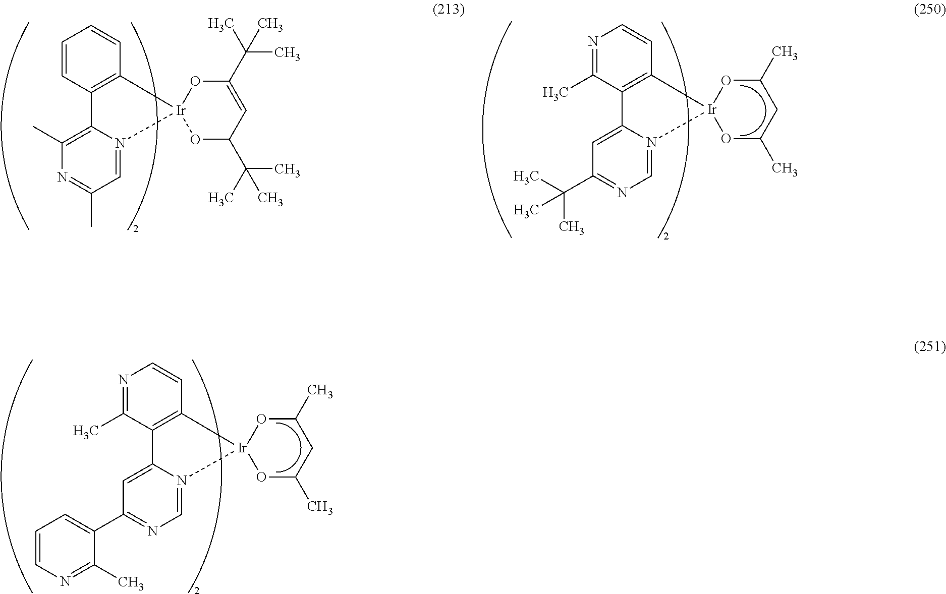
C1=CC2=C(C=C1)[Ir]1(N3=CC(C)=NC(C)=C23)OC(C(C)(C)C)C=C(C(C)(C)C)O1.N1=C(C)C2=C(C=C1)[Ir]1(N3=CN=C(C(C)(C)C)C=C23)OC(C)CC(C)O1.N1=C(C)C2=C(C=C1)[Ir]1(N3=CN=C(C4=CC=CN=C4C)C=C23)OC(C)CC(C)O1
